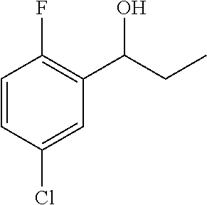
C1=CC(Cl)=CC(C(CC)O)=C1F
